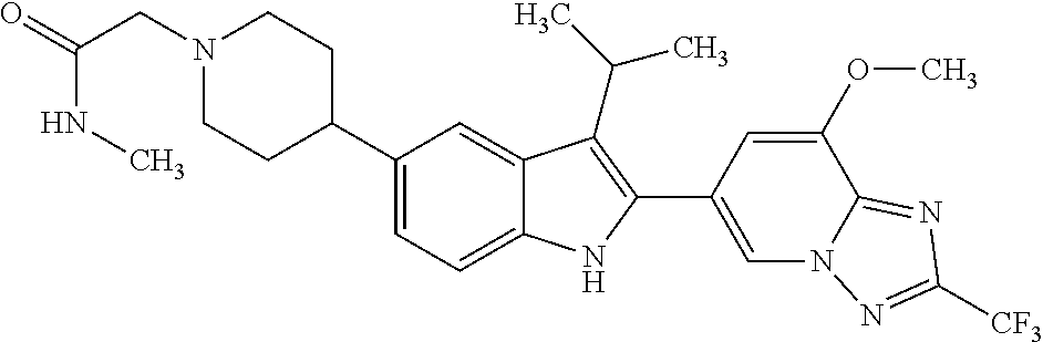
C1(C2CCN(CC(NC)=O)CC2)=CC=C2C(=C1)C(C(C)C)=C(C1=CN3C(=NC([CF3])=N3)C(OC)=C1)N2
